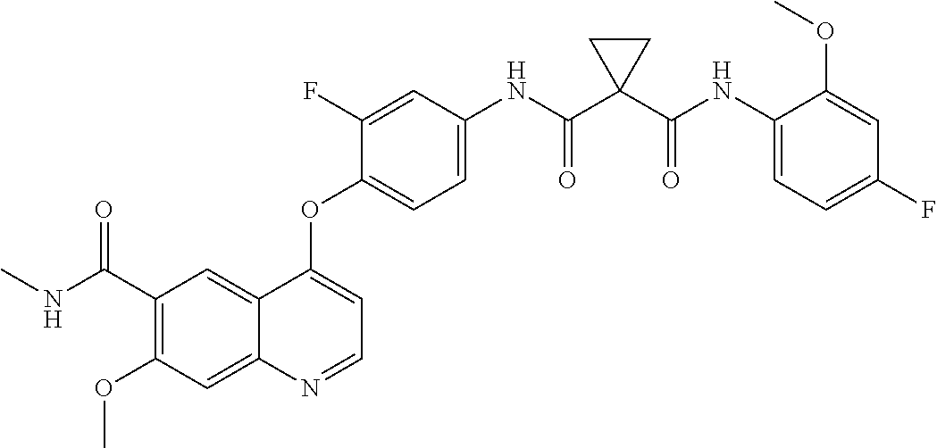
C12=CC(C(NC)=O)=C(OC)C=C1N=CC=C2OC1=CC=C(NC(C2(C(NC3=CC=C(F)C=C3OC)=O)CC2)=O)C=C1F
